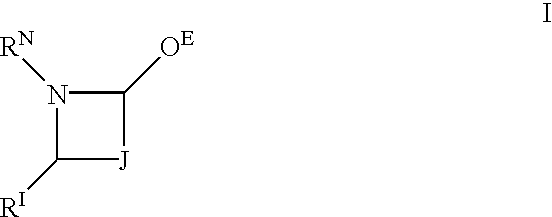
N1([RN])C([RI])[J]C1[OE]
